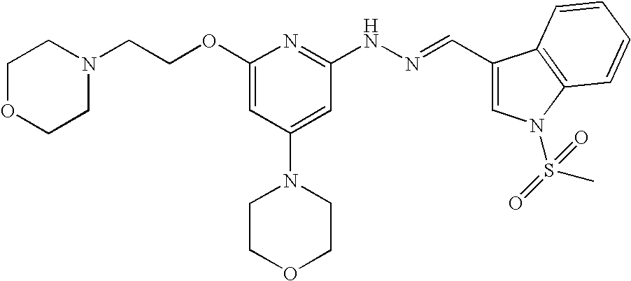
C(OC1=CC(N2CCOCC2)=CC(NN=CC2=CN(S(=O)(C)=O)C3=C2C=CC=C3)=N1)CN1CCOCC1
